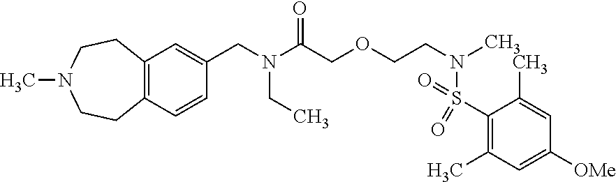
C1(S(N(C)CCOCC(N(CC)CC2=CC3=C(C=C2)CCN(C)CC3)=O)(=O)=O)=C(C)C=C([OMe])C=C1C
